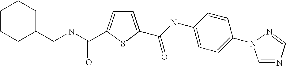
C1=C(C(=O)NC2=CC=C(N3C=NC=N3)C=C2)SC(C(NCC2CCCCC2)=O)=C1
